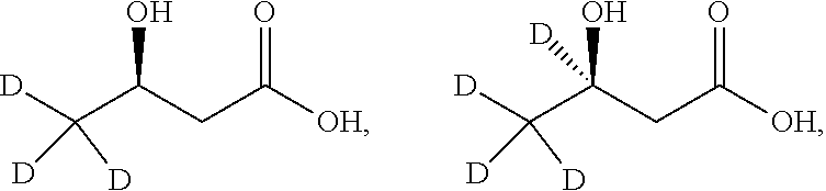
[D]C(C(CC([OH])=O)O)([D])[D].[D]C(C(CC([OH])=O)(O)[D])([D])[D]
